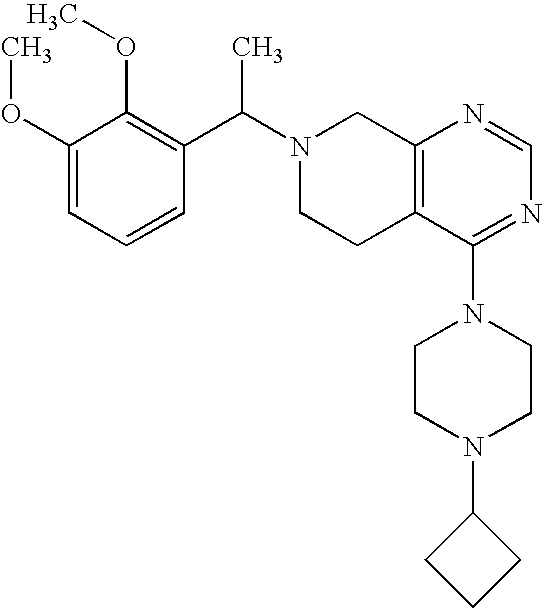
C1(C(N2CCC3=C(C2)N=CN=C3N2CCN(C3CCC3)CC2)C)=C(OC)C(OC)=CC=C1
